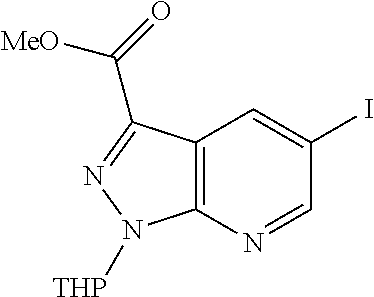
C12=C(N=CC(I)=C1)N([THP])N=C2C(=O)[MeO]
